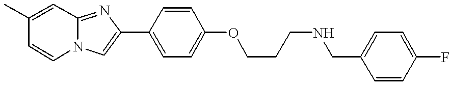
C1=CN2C(=NC(C3=CC=C(OCCCNCC4=CC=C(F)C=C4)C=C3)=C2)C=C1C
